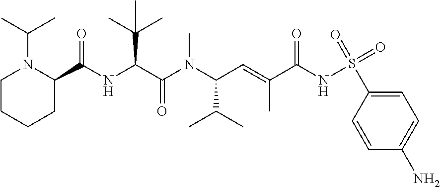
C1CCCC(C(NC(C(=O)N(C(C(C)C)C=C(C)C(NS(=O)(=O)C2=CC=C(N)C=C2)=O)C)C(C)(C)C)=O)N1C(C)C
